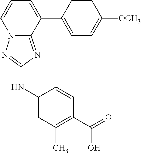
N12C(=NC(NC3=CC(C)=C(C(=O)O)C=C3)=N1)C(C1=CC=C([OCH3])C=C1)=CC=C2
